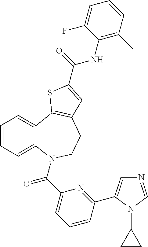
C1=CC=C2C(=C1)C1=C(CCN2C(C2=CC=CC(C3=CN=CN3C3CC3)=N2)=O)C=C(C(=O)NC2=C(C)C=CC=C2F)S1
